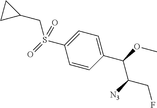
S(C1=CC=C(C(OC)C([N3])CF)C=C1)(=O)(CC1CC1)=O
